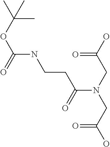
C(=O)(CN(C(CCNC(OC(C)(C)C)=O)=O)CC(=O)O)O
